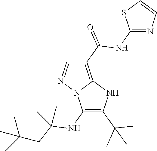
C1(NC(CC(C)(C)C)(C)C)=C(C(C)(C)C)NC2=C(C(=O)NC3=NC=CS3)C=NN12
